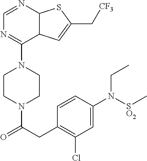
C1CN(C(CC2=C(Cl)C=C(N([SO2]C)CC)C=C2)=O)CCN1C1=NC=NC2C1C=C(C[CF3])S2
